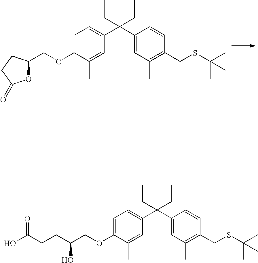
C1=C(OCC2OC(=O)CC2)C(C)=CC(C(C2=CC(C)=C(CSC(C)(C)C)C=C2)(CC)CC)=C1.C1=C(OCC(O)CCC(O)=O)C(C)=CC(C(C2=CC(C)=C(CSC(C)(C)C)C=C2)(CC)CC)=C1
